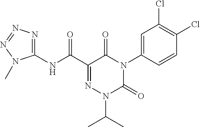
C1(NC(C2=NN(C(C)C)C(=O)N(C3=CC(Cl)=C(Cl)C=C3)C2=O)=O)=NN=NN1C
